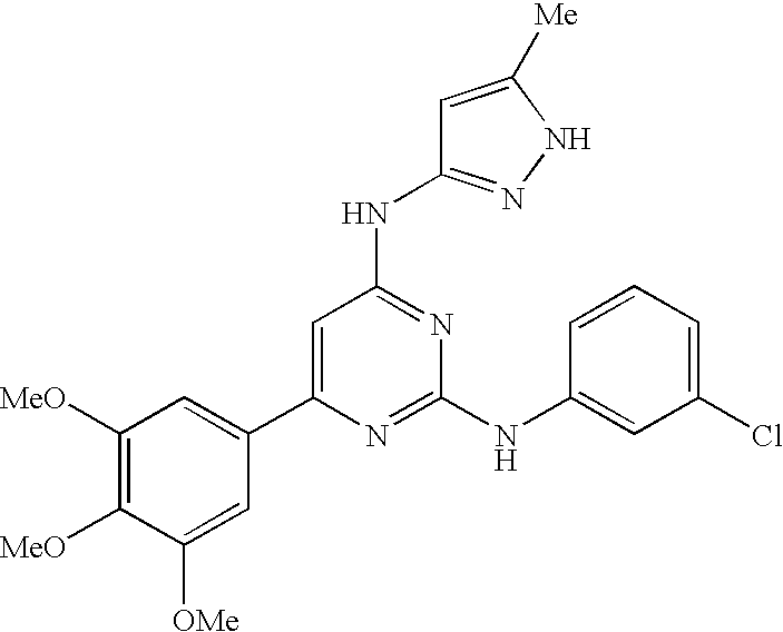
C1([MeO])=C([MeO])C([OMe])=CC(C2=CC(NC3=NNC([Me])=C3)=NC(NC3=CC(Cl)=CC=C3)=N2)=C1
